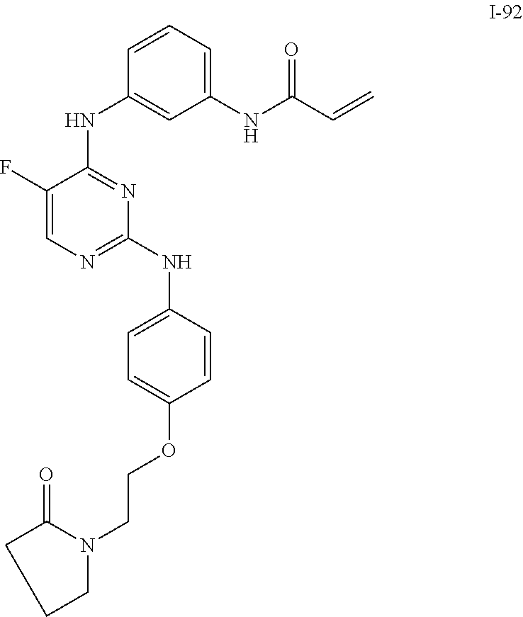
C1(F)=CN=C(NC2=CC=C(OCCN3CCCC3=O)C=C2)N=C1NC1=CC(NC(C=C)=O)=CC=C1
